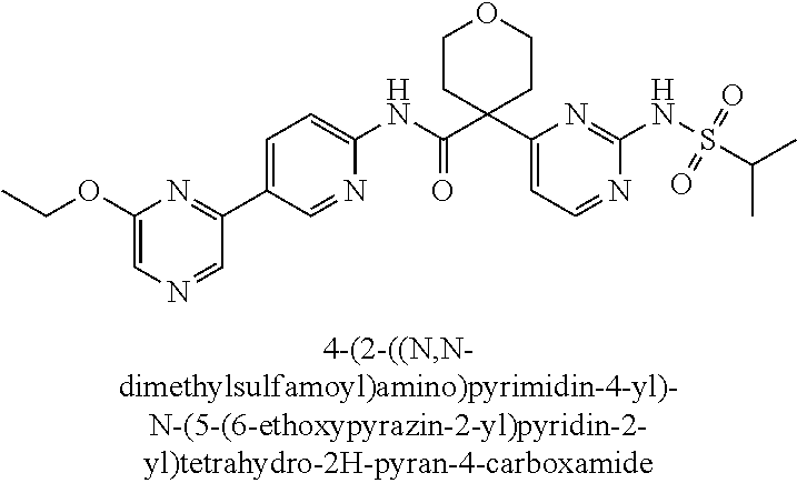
N1=CC=C(C2(C(NC3=CC=C(C4=NC(OCC)=CN=C4)C=N3)=O)CCOCC2)N=C1NS(=O)(=O)C(C)C
